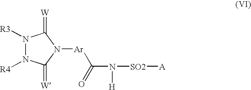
N1([R3])N([R4])C(=[W])N([Ar]C(=O)N([H])[SO2][A])C1=[W]
